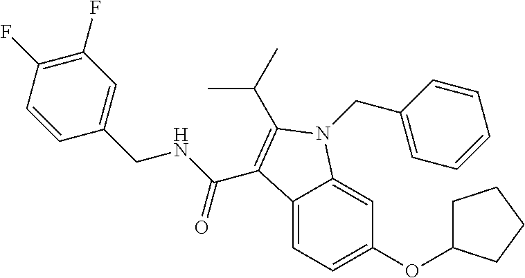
C1(F)=C(F)C=CC(CNC(=O)C2=C(C(C)C)N(CC3=CC=CC=C3)C3=CC(OC4CCCC4)=CC=C32)=C1
